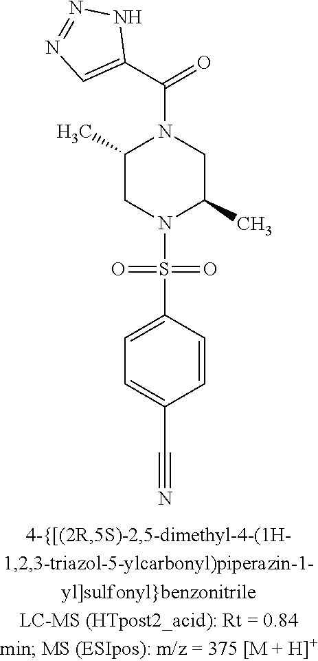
C1(C)CN(S(=O)(=O)C2=CC=C(C#N)C=C2)C(C)CN1C(C1=CN=NN1)=O
